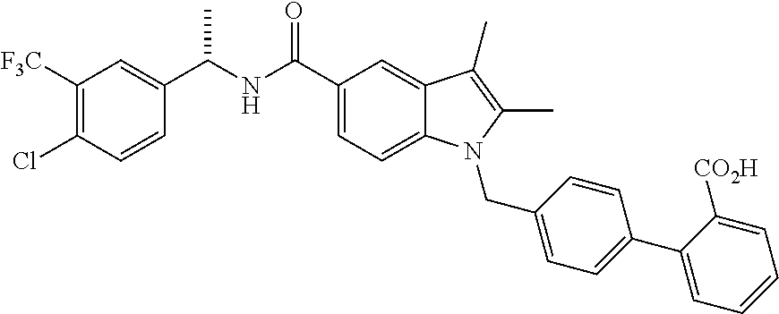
C1([F3C])=C(Cl)C=CC(C(NC(C2=CC=C3C(=C2)C(C)=C(C)N3CC2=CC=C(C3=CC=CC=C3[CO2H])C=C2)=O)C)=C1
